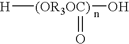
[(OR3OC)]([H])(O)=O
